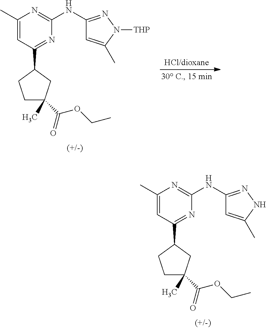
C1(C)=CC(C2CCC(C(=O)OCC)(C)C2)=NC(NC2=NNC(C)=C2)=N1.C1(C)=CC(C2CCC(C(=O)OCC)(C)C2)=NC(NC2=NN([THP])C(C)=C2)=N1
